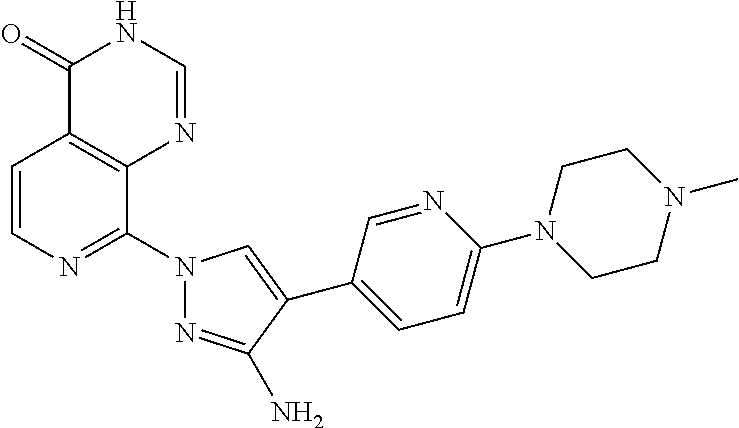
C1=CN=C(N2N=C(N)C(C3=CC=C(N4CCN(C)CC4)N=C3)=C2)C2=C1C(=O)NC=N2
